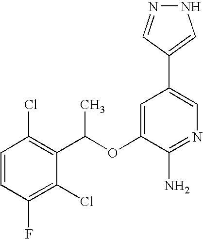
C1=CC(F)=C(Cl)C(C(C)OC2=CC(C3=CNN=C3)=CN=C2N)=C1Cl
